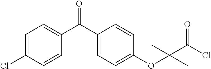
C1=C(Cl)C=CC(C(C2=CC=C(OC(C(Cl)=O)(C)C)C=C2)=O)=C1
